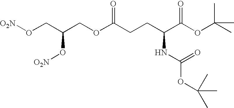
O(CC(COC(CCC(C(OC(C)(C)C)=O)NC(OC(C)(C)C)=O)=O)O[O2N])[O2N]
